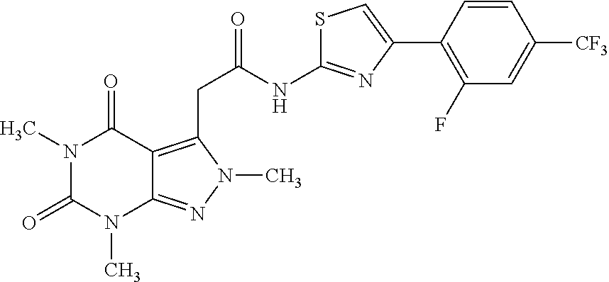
N1(C)C(=O)N(C)C2=NN(C)C(CC(NC3=NC(C4=C(F)C=C([CF3])C=C4)=CS3)=O)=C2C1=O
